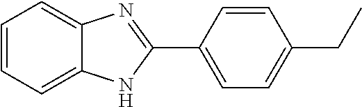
C1=CC=C2C(=C1)N=C(C1=CC=C(CC)C=C1)N2
